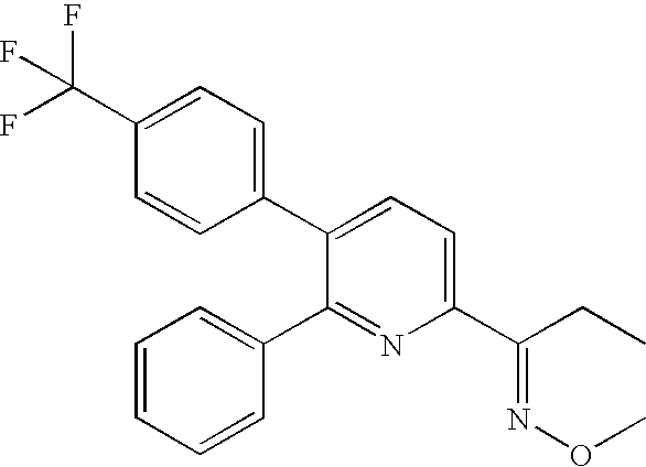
C1(C(F)(F)F)=CC=C(C2=CC=C(C(CC)=NOC)N=C2C2=CC=CC=C2)C=C1
